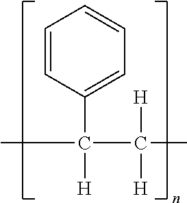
C1=CC(C([H])(C)C(C)([H])[H])=CC=C1
